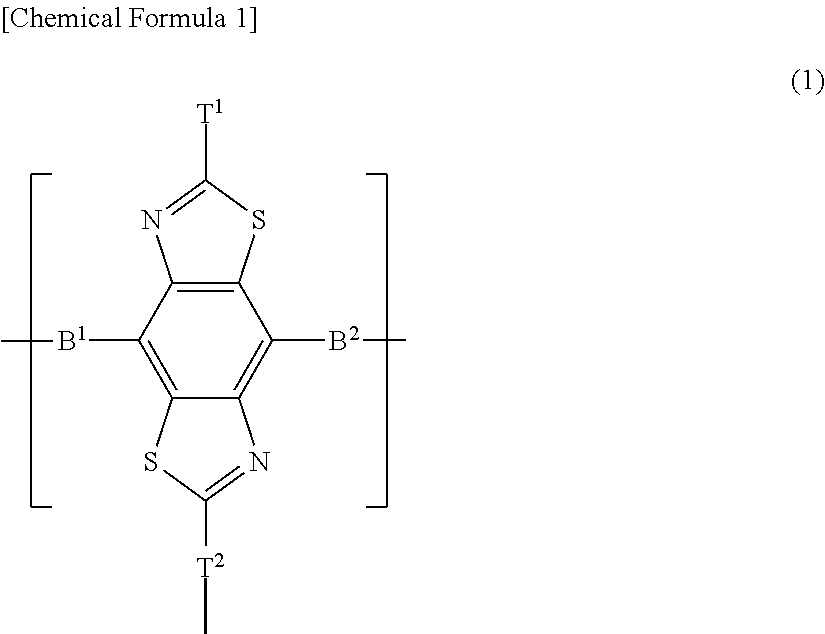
C12=C(C([B1]C)=C3C(=C1[B2]C)N=C([T2]C)S3)N=C([T1])S2
